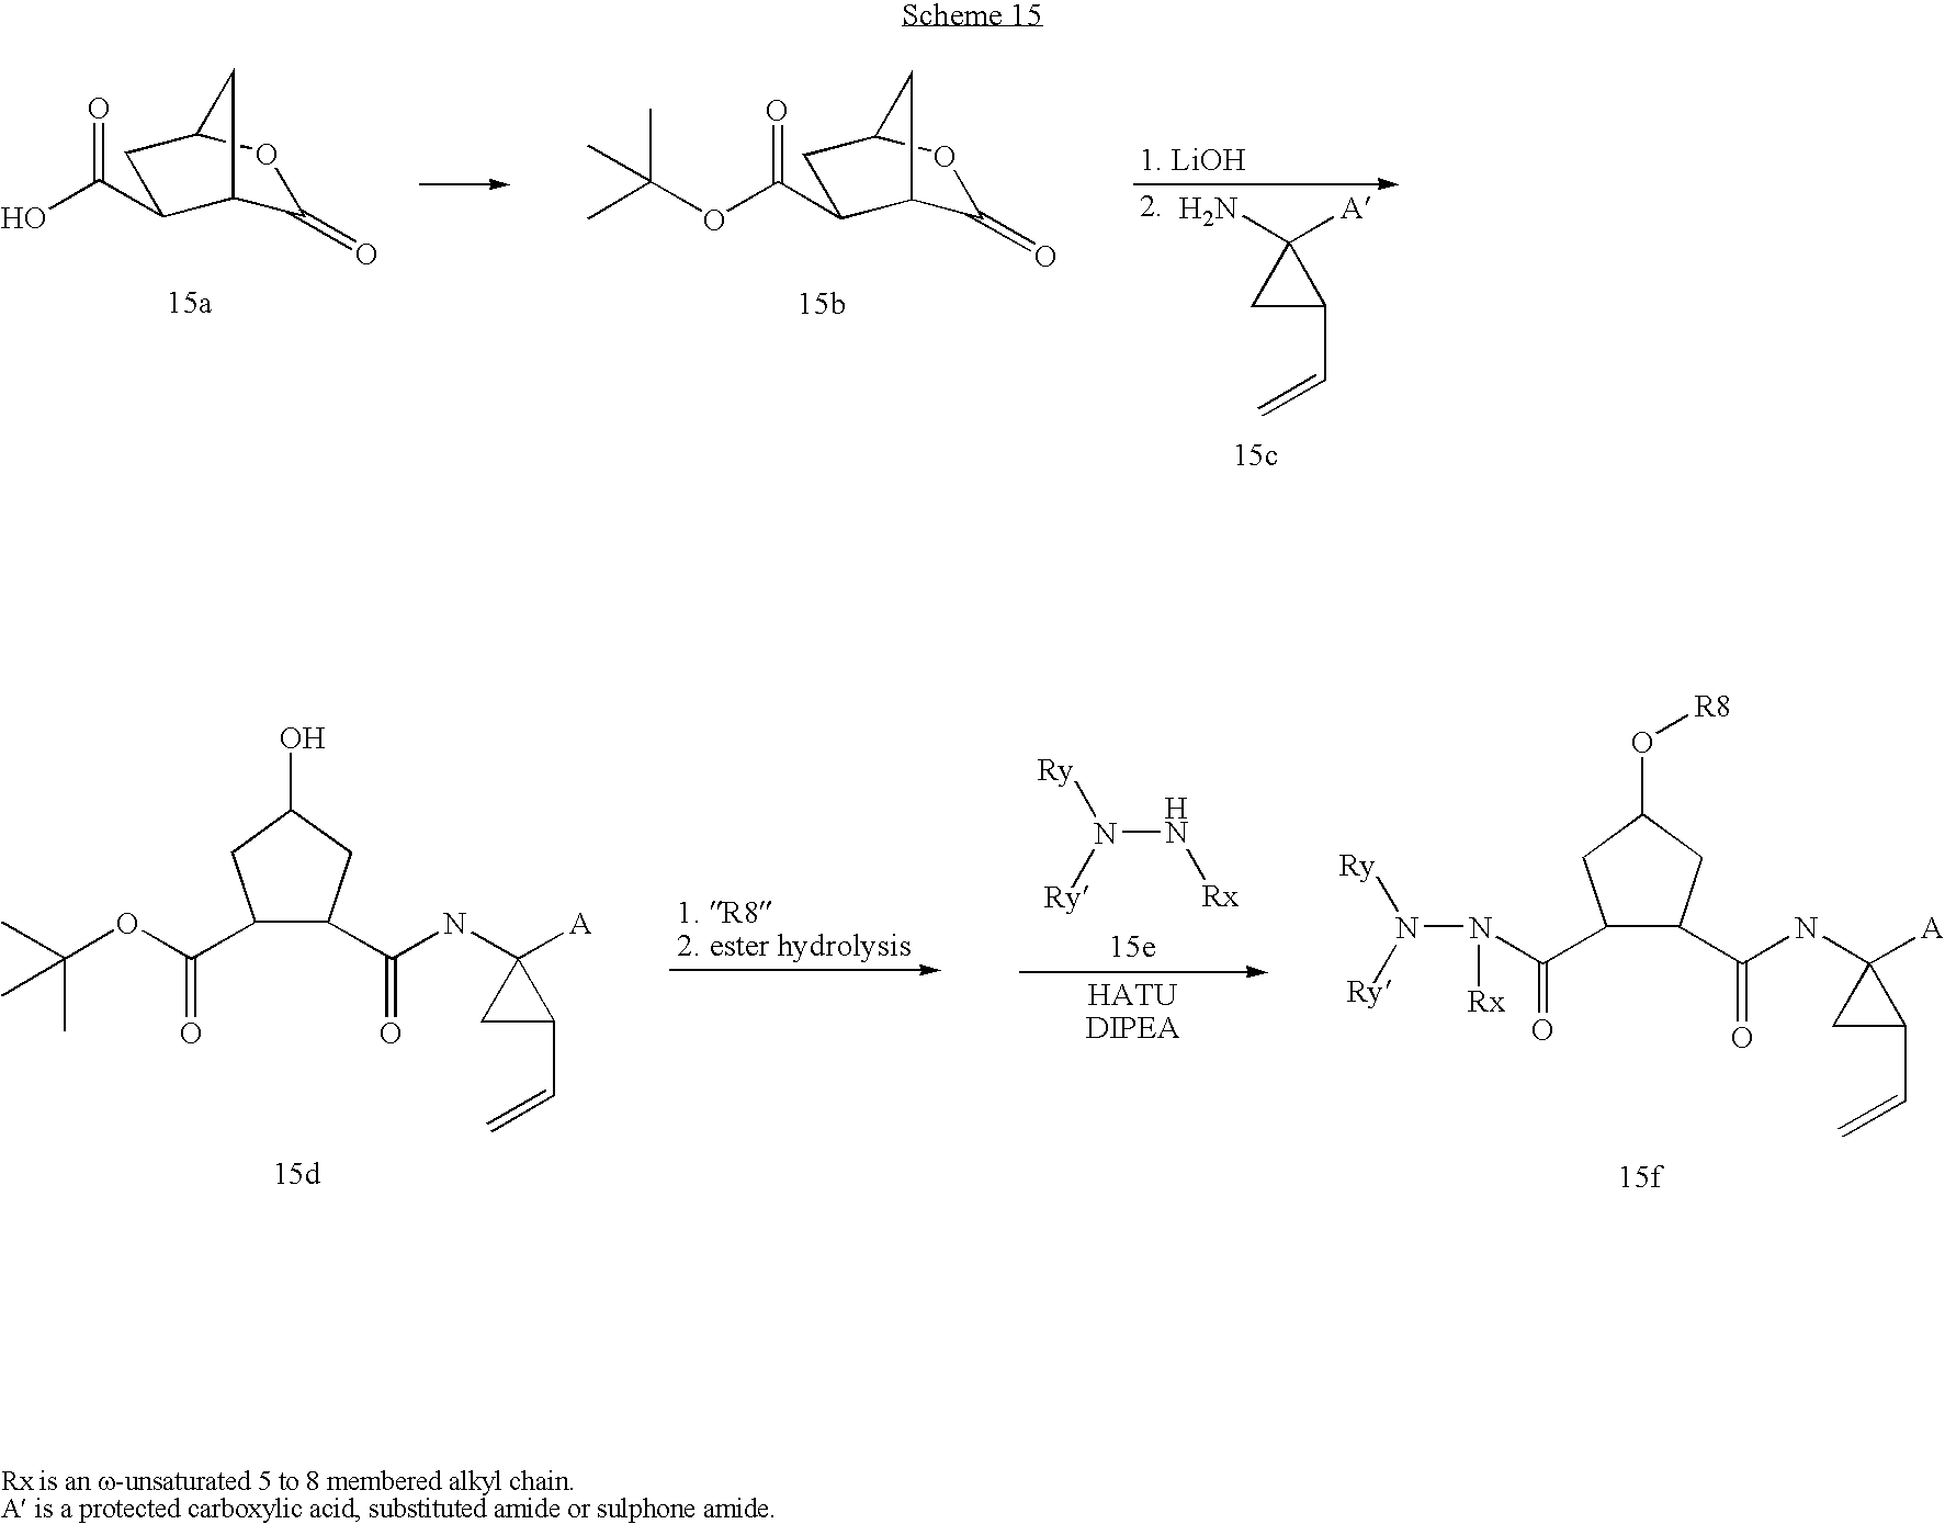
C1(=O)C2C(C(=O)O)CC(O1)C2.C1(=O)C2C(C(=O)OC(C)(C)C)CC(O1)C2.C1C(C=C)C1([A])N.N(N[Rx])([Ry])[Ry].C1C(C=C)C1(NC(C1C(C(OC(C)(C)C)=O)CC(O)C1)=O)[A].C1(C(=O)N(N([Ry])[Ry])[Rx])C(C(NC2([A])CC2C=C)=O)CC(O[R8])C1
